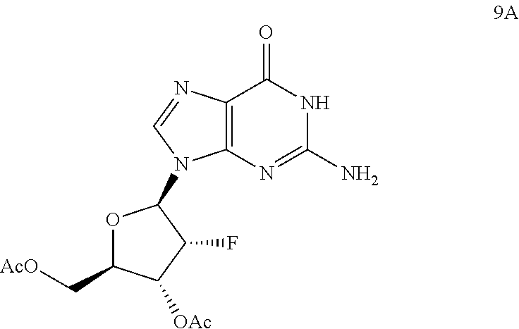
O1C(C[AcO])C([OAc])C(F)C1N1C2=C(C(=O)NC(N)=N2)N=C1
